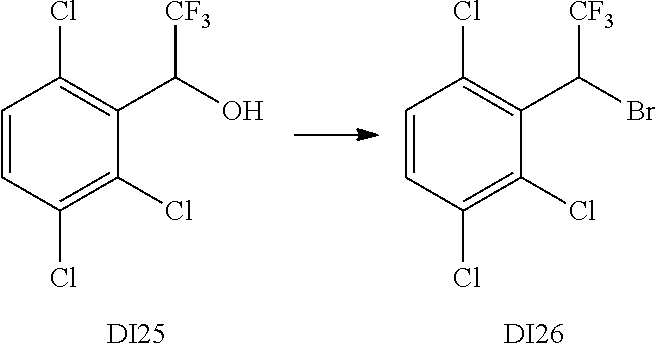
C1=CC(Cl)=C(Cl)C(C([CF3])O)=C1Cl.[DI25].C1=CC(Cl)=C(Cl)C(C([CF3])Br)=C1Cl.[DI26]
